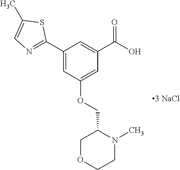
C1(C2=NC=C(C)S2)=CC(OCC2N(C)CCOC2)=CC(C(=O)O)=C1
